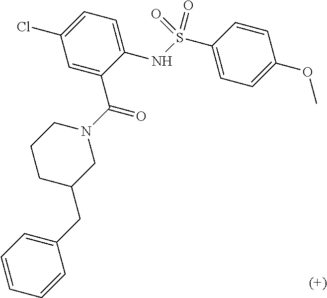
C1=C(C(N2CCCC(CC3=CC=CC=C3)C2)=O)C(NS(C2=CC=C(OC)C=C2)(=O)=O)=CC=C1Cl
